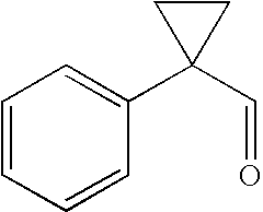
C1=CC=CC(C2(C=O)CC2)=C1
